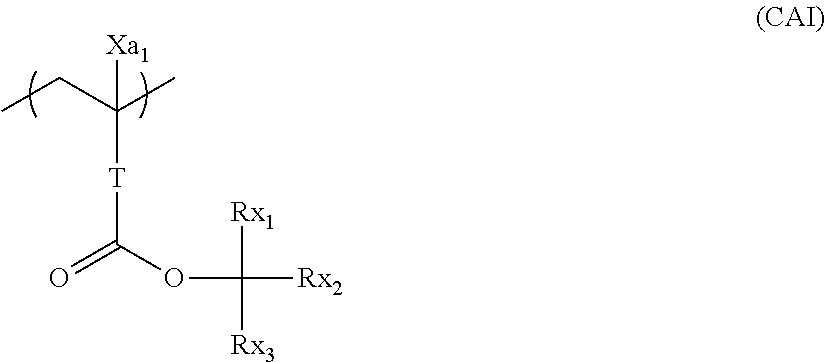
[Xa1]C([T]C(=O)OC([Rx1])([Rx3])[Rx2])(CC)C
